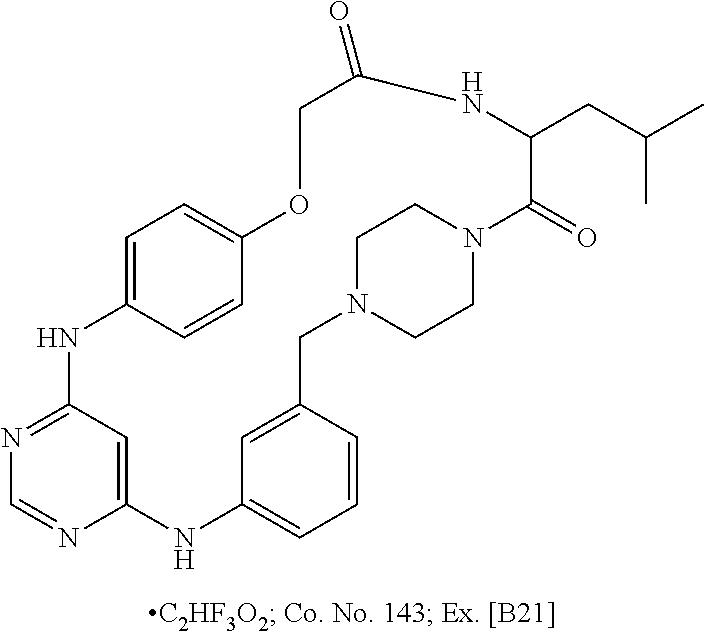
C12=CC(=NC=N1)NC1=CC=C(C=C1)OCC(=O)NC(CC(C)C)C(=O)N1CCN(CC3=CC(=CC=C3)N2)CC1
